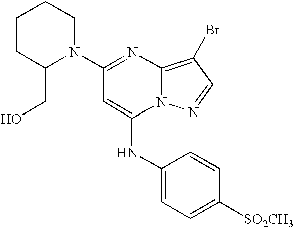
C1(CO)N(C2=NC3=C(Br)C=NN3C(NC3=CC=C([SO2CH3])C=C3)=C2)CCCC1
